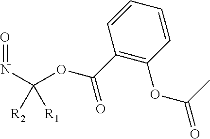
C1(C(OC(N=O)([R1])[R2])=O)=C(OC(=O)C)C=CC=C1
